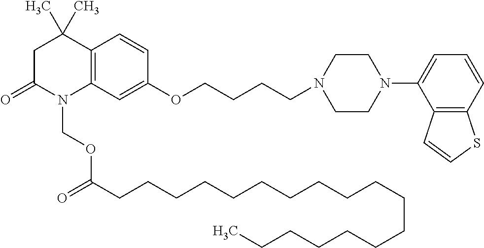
C1C(=O)N(COC(=O)CCCCCCCCCCCCCCCCCC)C2=C(C1(C)C)C=CC(OCCCCN1CCN(C3=CC=CC4=C3C=CS4)CC1)=C2
